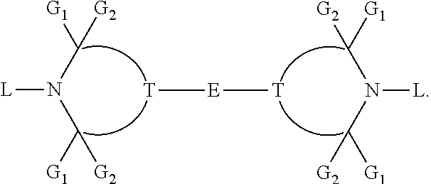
N([L])(C([G1])[G2])C([G1])[G2].N([L])(C([G1])[G2])C([G1])[G2].[T][E][T]
